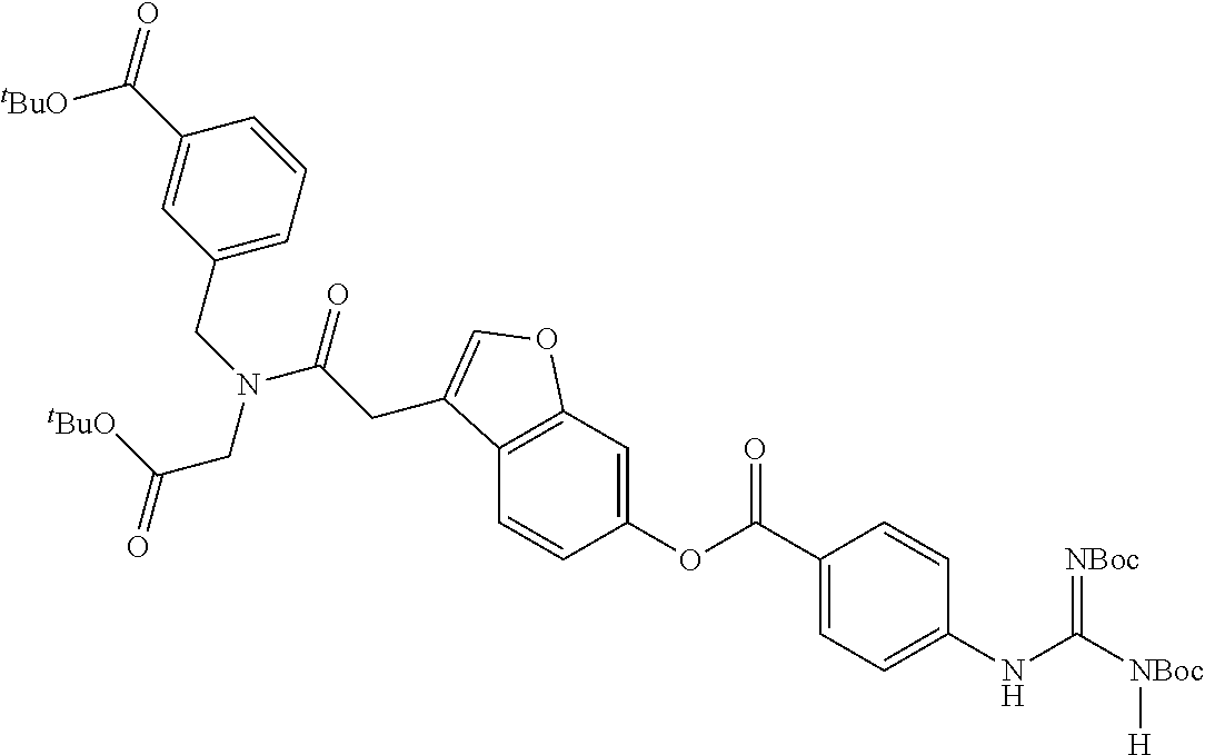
C([tBuO])(=O)CN(C(=O)CC1=COC2=C1C=CC(OC(C1=CC=C(NC([NBoc][H])=[NBoc])C=C1)=O)=C2)CC1=CC=CC(C([tBuO])=O)=C1
